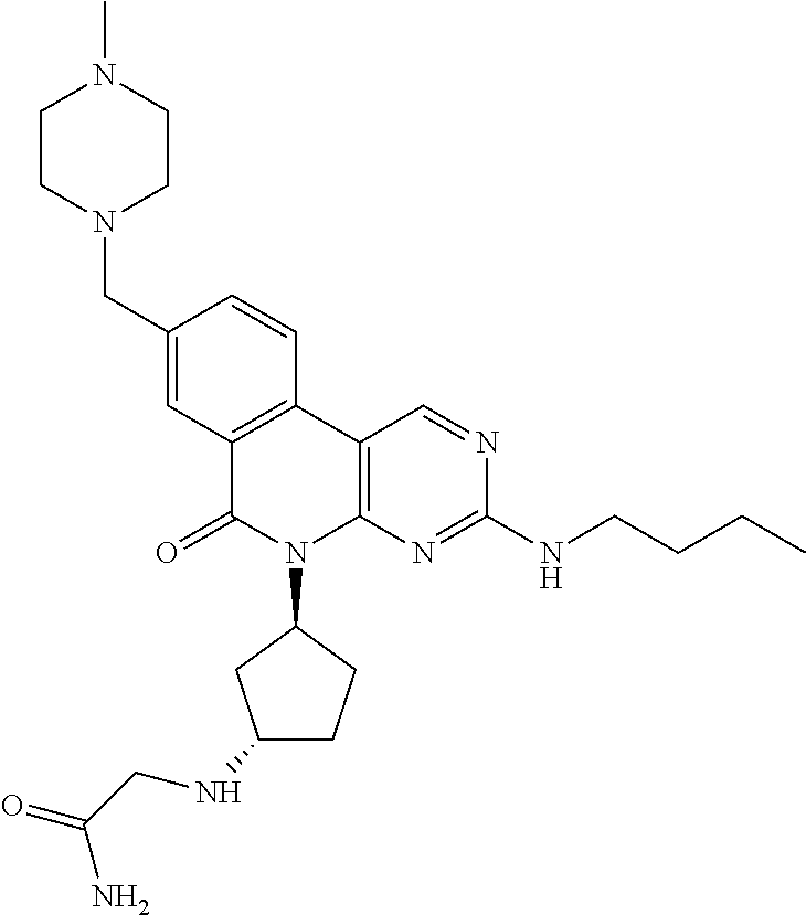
C1(CN2CCN(C)CC2)=CC2=C(C=C1)C1=C(N(C3CC(NCC(=O)N)CC3)C2=O)N=C(NCCCC)N=C1
